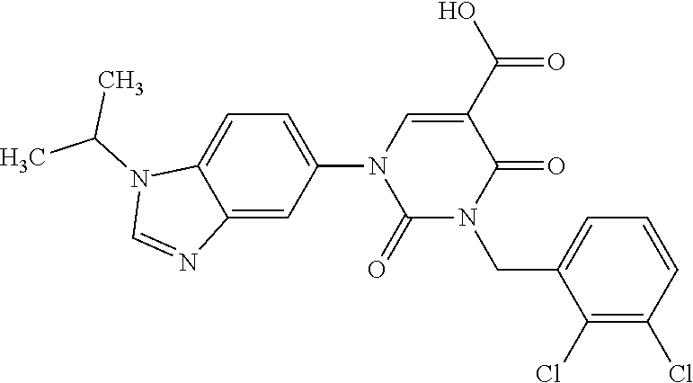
C1=C(N2C(=O)N(CC3=CC=CC(Cl)=C3Cl)C(=O)C(C(O)=O)=C2)C=C2C(=C1)N(C(C)C)C=N2
